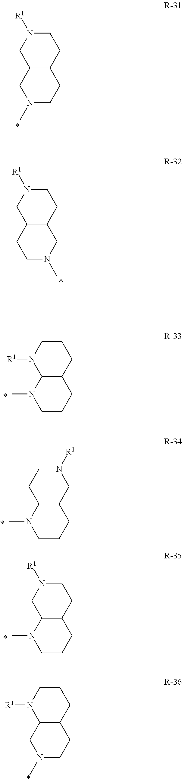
C1N([R1])CC2C(C1)CCN(C)C2.C1N([R1])CC2C(C1)CN(C)CC2.C1CN([R1])C2C(C1)CCCN2C.N1([R1])CCC2C(C1)CCCN2C.C1N([R1])CC2C(C1)CCCN2C.C1CN([R1])C2C(C1)CCN(C)C2
